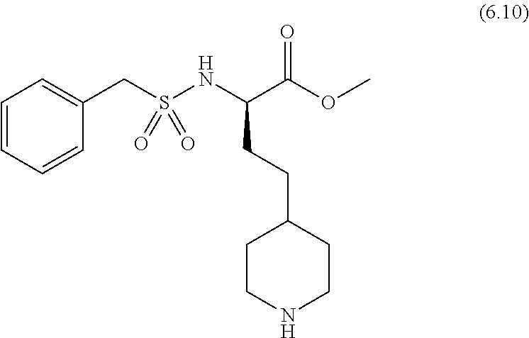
C1=CC=CC(CS(NC(CCC2CCNCC2)C(=O)OC)(=O)=O)=C1
